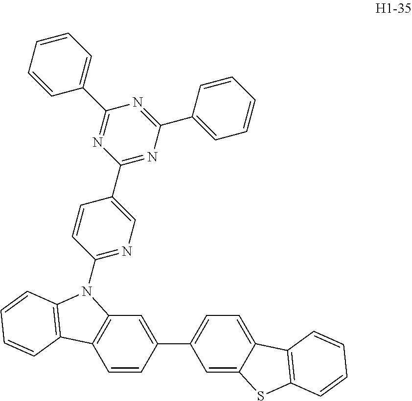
C1=CC(C2=CC=C3C(=C2)SC2=C3C=CC=C2)=CC2=C1C1=C(N2C2=NC=C(C3=NC(C4=CC=CC=C4)=NC(C4=CC=CC=C4)=N3)C=C2)C=CC=C1
